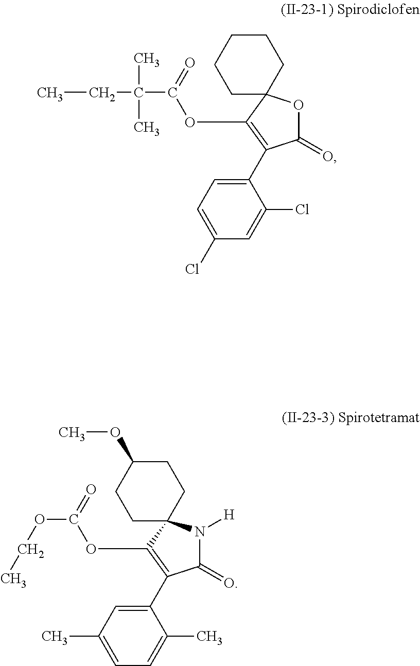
C(C)C(C(=O)OC1=C(C2=CC=C(Cl)C=C2Cl)C(=O)OC12CCCCC2)(C)C.O(CC)C(=O)OC1=C(C2=CC(C)=CC=C2C)C(=O)N([H])C12CCC(OC)CC2
